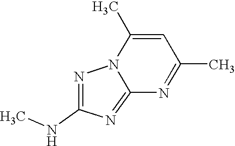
C1=C(C)N2C(=NC(NC)=N2)N=C1C
